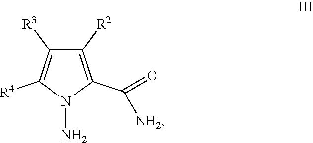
C1([R2])=C(C(=O)[NH2])N(N)C([R4])=C1[R3]
